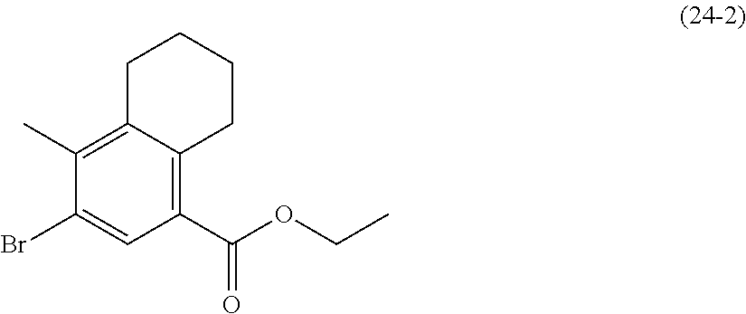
C1(C)=C2C(=C(C(OCC)=O)C=C1Br)CCCC2
